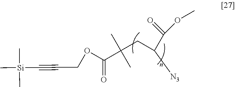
O=C(OCC#C[Si](C)(C)C)C(C)(C)CC(C(=O)OC)[N3]
